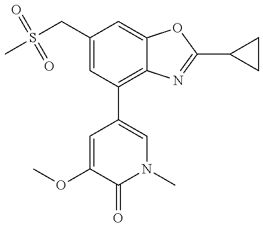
CS(CC1=CC(C2=CN(C)C(=O)C(OC)=C2)=C2C(=C1)OC(C1CC1)=N2)(=O)=O
